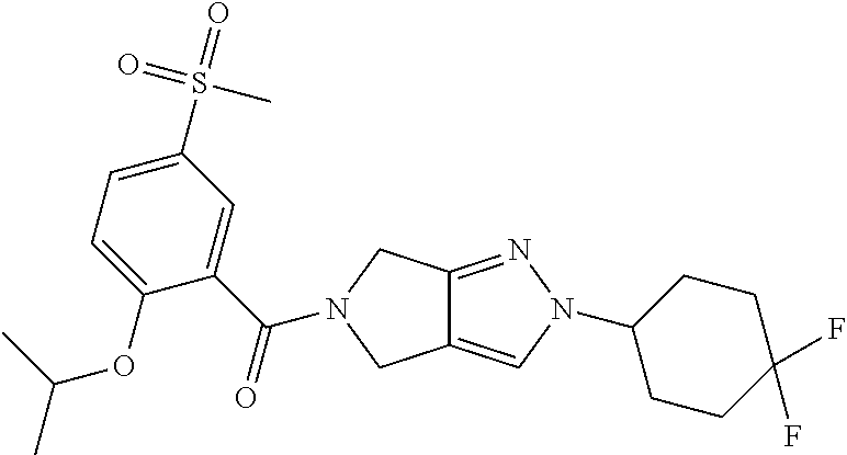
C12=NN(C3CCC(F)(F)CC3)C=C1CN(C(C1=CC(S(=O)(=O)C)=CC=C1OC(C)C)=O)C2
